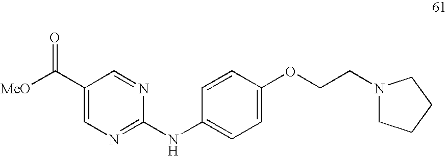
C1(C([MeO])=O)=CN=C(NC2=CC=C(OCCN3CCCC3)C=C2)N=C1
